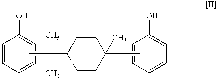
C1=CC=CC=C1O.CC(C)(C)C1CCC(C)(C)CC1.C1=CC=CC=C1O
